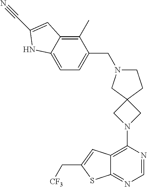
C12=C(N3CC4(C3)CCN(CC3=CC=C5C(=C3C)C=C(C#N)N5)C4)N=CN=C1SC(C[CF3])=C2
